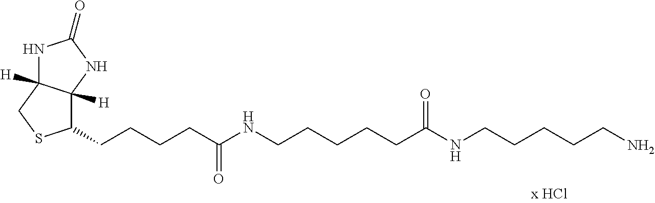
C1(CCCCC(NCCCCCC(NCCCCCN)=O)=O)C2([H])C([H])(CS1)NC(=O)N2
